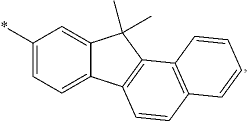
C12=CC(*)=CC=C1C1=C(C2(C)C)C2=C(C=C1)C=CC=C2
